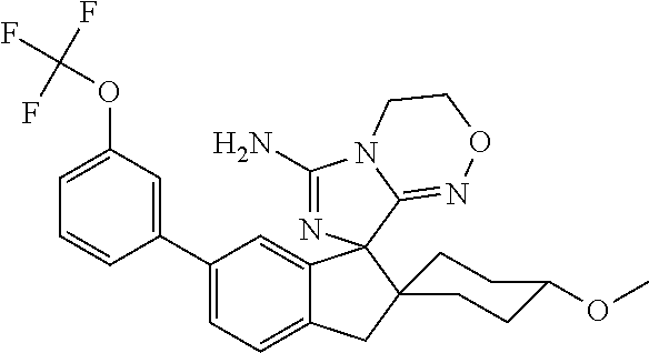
C1=C(OC(F)(F)F)C=C(C2=CC=C3C(=C2)C2(N=C(N)N4C2=NOCC4)C2(C3)CCC(OC)CC2)C=C1
